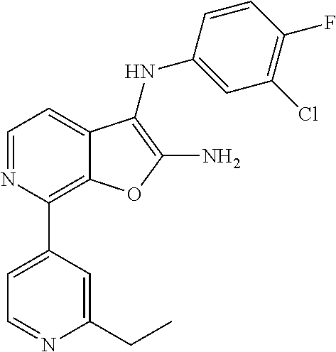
C1(Cl)=C(F)C=CC(NC2=C(N)OC3=C(C4=CC=NC(CC)=C4)N=CC=C32)=C1
